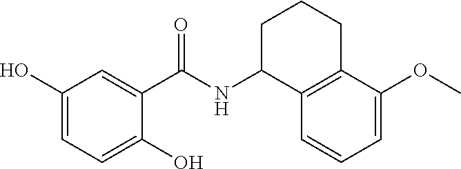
C1(O)=CC=C(O)C(C(NC2C3=C(C(OC)=CC=C3)CCC2)=O)=C1
